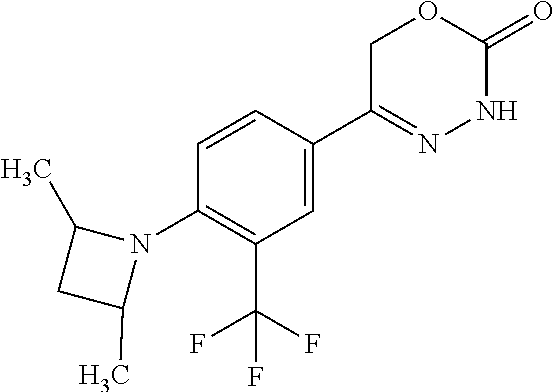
C1(C(F)(F)F)=C(N2C(C)CC2C)C=CC(C2=NNC(=O)OC2)=C1
